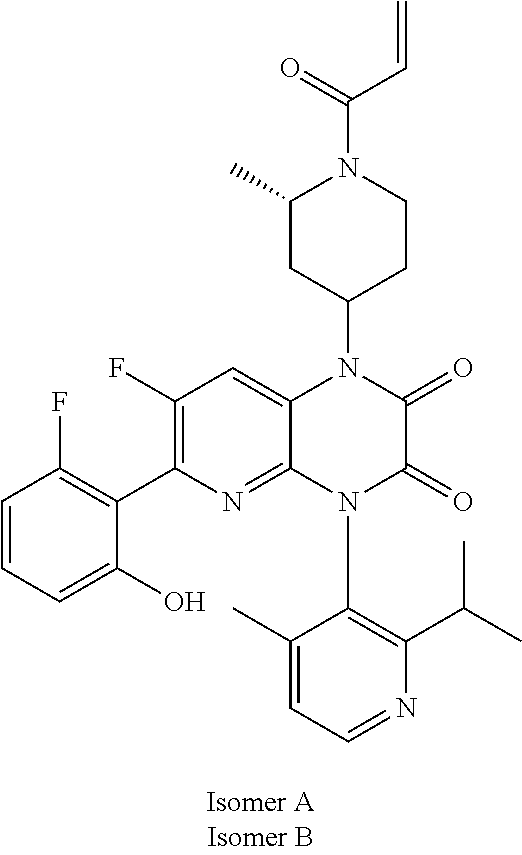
C1(N2C3=NC(C4=C(F)C=CC=C4O)=C(F)C=C3N(C3CC(C)N(C(=O)C=C)CC3)C(=O)C2=O)=C(C(C)C)N=CC=C1C
